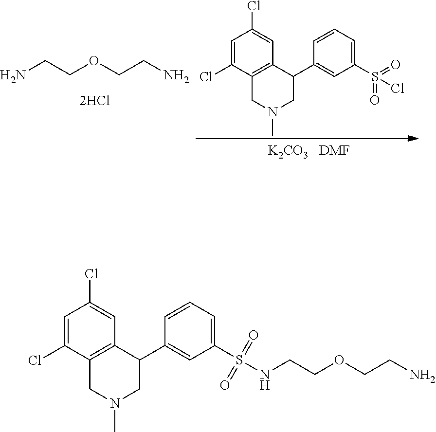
C1=C(Cl)C2=C(C=C1Cl)C(C1=CC(S(=O)(=O)Cl)=CC=C1)CN(C)C2.NCCOCCN.C1=C(Cl)C2=C(C=C1Cl)C(C1=CC(S(=O)(=O)NCCOCCN)=CC=C1)CN(C)C2
